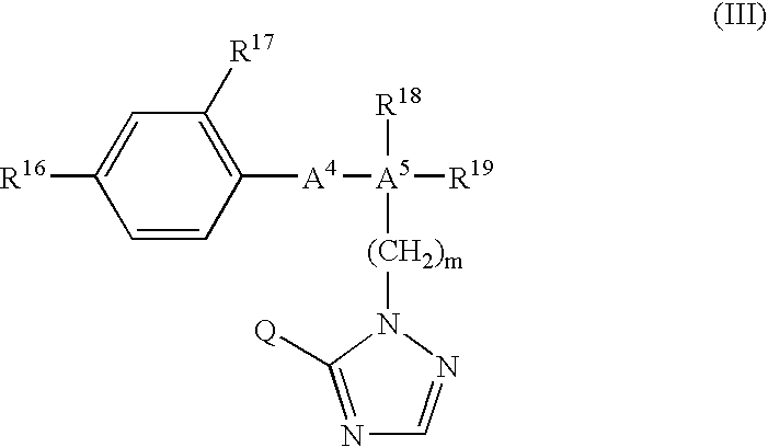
C1=C([R16])C=CC([A4][A5]([R19])([R18])[(CH2)m]N2C([Q])=NC=N2)=C1[R17]
